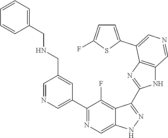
C1(C2=CN=CC(CNCC3=CC=CC=C3)=C2)=NC=C2C(=C1F)C(C1=NC3=C(N1)C=NC=C3C1=CC=C(F)S1)=NN2
